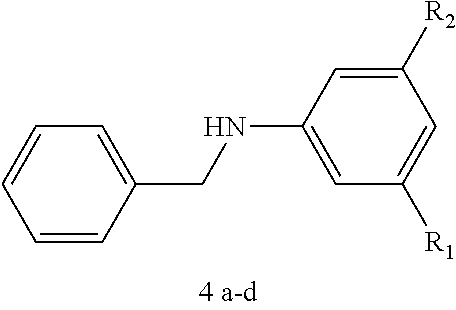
C1=CC(CNC2=CC([R1])=CC([R2])=C2)=CC=C1
